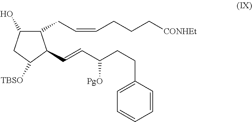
C1(CC=CCCC[CONHEt])C(O)CC([TBSO])C1C=CC(CCC1=CC=CC=C1)[PgO]
